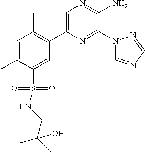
C1(C2=C(C)C=C(C)C(S(=O)(=O)NCC(C)(C)O)=C2)=CN=C(N)C(N2C=NC=N2)=N1
